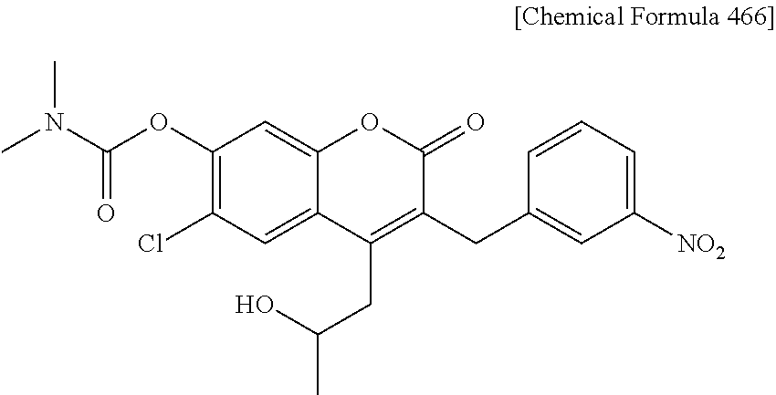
C1(OC(N(C)C)=O)=C(Cl)C=C2C(=C1)OC(=O)C(CC1=CC([NO2])=CC=C1)=C2CC(O)C
